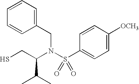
SCC(N(S(C1=CC=C([OCH3])C=C1)(=O)=O)CC1=CC=CC=C1)C(C)C
